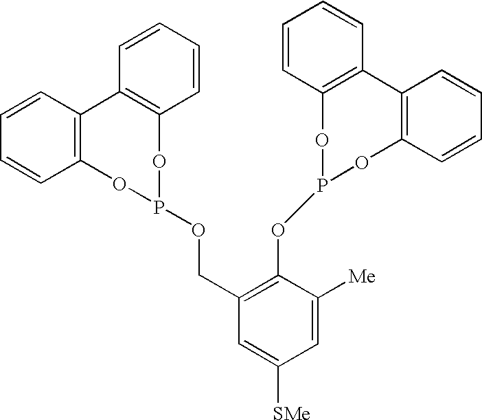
C1=CC=CC2=C1C1=C(C=CC=C1)OP(OCC1=C(OP3OC4=C(C=CC=C4)C4=C(O3)C=CC=C4)C([Me])=CC([SMe])=C1)O2
